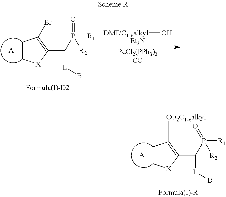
[DMF/C1-6alkyl]O.[Et3N].[PdCl2(PPh3)2CO].C1CC(Br)=C(C([L]B)P([R1])(=O)[R2])[X]1.[A].C1CC([CO2C1-6alkyl])=C(C([L]B)P([R1])(=O)[R2])[X]1.[A]
